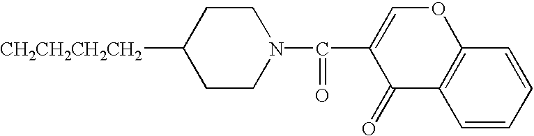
C1CN(C(=O)C2=COC3=C(C2=O)C=CC=C3)CCC1[CH2CH2CH2CH2]
